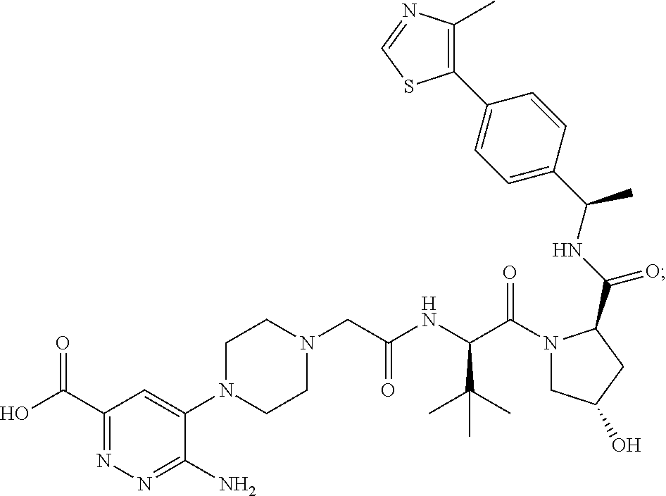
C1(C(O)=O)=NN=C(N)C(N2CCN(CC(NC(C(N3CC(O)CC3C(NC(C3=CC=C(C4=C(C)N=CS4)C=C3)C)=O)=O)C(C)(C)C)=O)CC2)=C1
